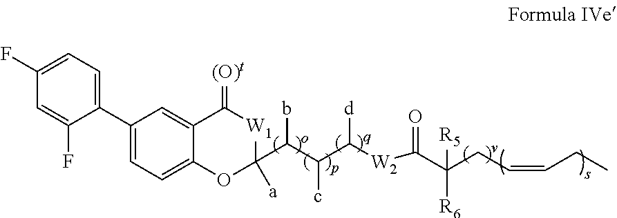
C1(F)=CC=C(C2=CC=C3C(=C2)C(=[(O)t])[W1]C(C(C(c)C([d])[W2]C(C([R5])([R6])CC=CCC)=O)b)([a])O3)C(F)=C1
